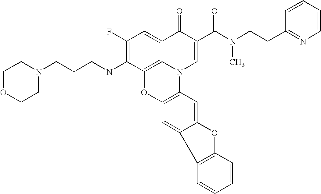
C1(F)=C(NCCCN2CCOCC2)C2=C3C(=C1)C(=O)C(C(N(CCC1=NC=CC=C1)C)=O)=CN3C1=C(O2)C=C2C(=C1)OC1=C2C=CC=C1
